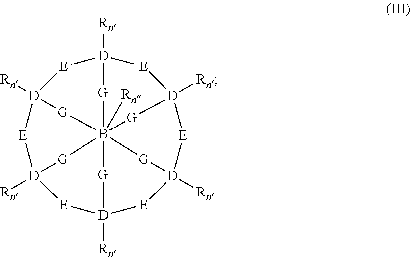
[E]1[D]2([Rn])[E][D]3([Rn])[E][D]4([Rn])[E][D]5([Rn])[E][D]6([Rn])[E][D]1([Rn])[G]B([Rn])([G]5)([G]2)([G]6)([G]4)[G]3
